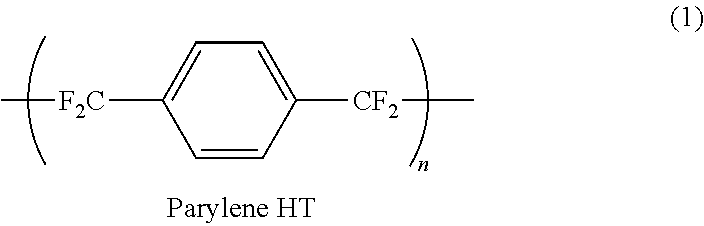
C1=CC([CF2]C)=CC=C1[F2C]C
